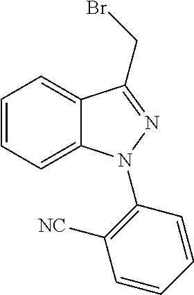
C1=CC=C2C(=C1)C(CBr)=NN2C1=C([NC])C=CC=C1
